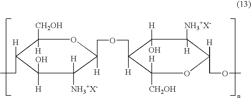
C1([CH2OH])([H])C([H])(CC)C([H])(O)C([H])([NH3+X-])C(COCC2([H])C([H])([CH2OH])OC([H])(COC)C([NH3+X-])([H])C2([H])O)([H])O1
